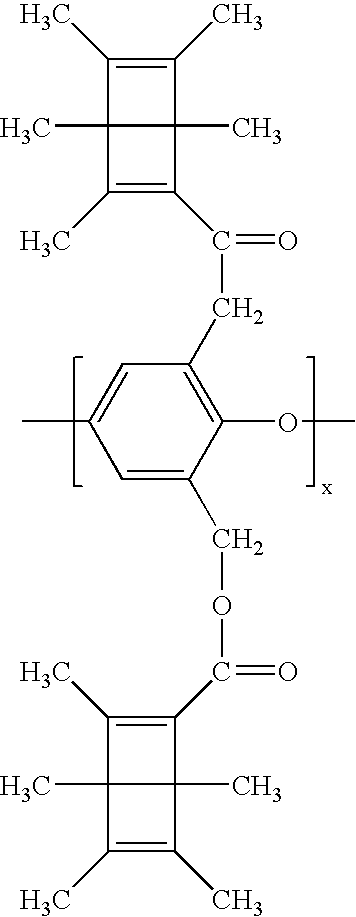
C1(C)=C(C)C2(C)C1(C)C(C)=C2C(=O)CC1=C(OC)C(COC(=O)C2=C(C)C3(C)C2(C)C(C)=C3C)=CC(C)=C1
